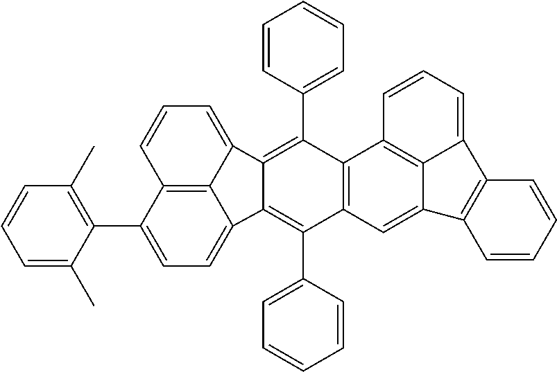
C1=C(C)C(C2=CC=C3C4=C2C=CC=C4C2=C(C4=CC=CC=C4)C4=C(C(C5=CC=CC=C5)=C32)C=C2C3=C4C=CC=C3C3=C2C=CC=C3)=C(C)C=C1
